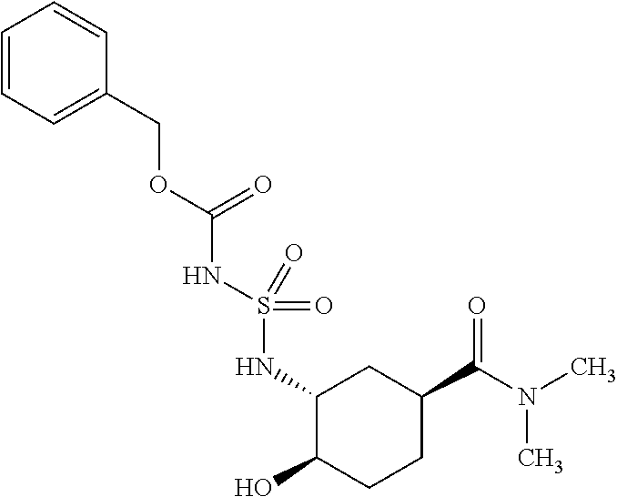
C(OC(NS(=O)(=O)NC1C(O)CCC(C(=O)N(C)C)C1)=O)C1=CC=CC=C1
